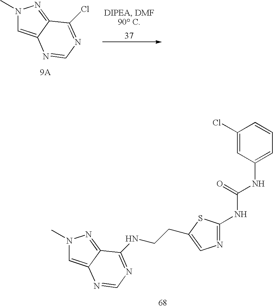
N1(C)C=C2C(=N1)C(NCCC1=CN=C(NC(NC3=CC=CC(Cl)=C3)=O)S1)=NC=N2.N1(C)C=C2C(=N1)C(Cl)=NC=N2
